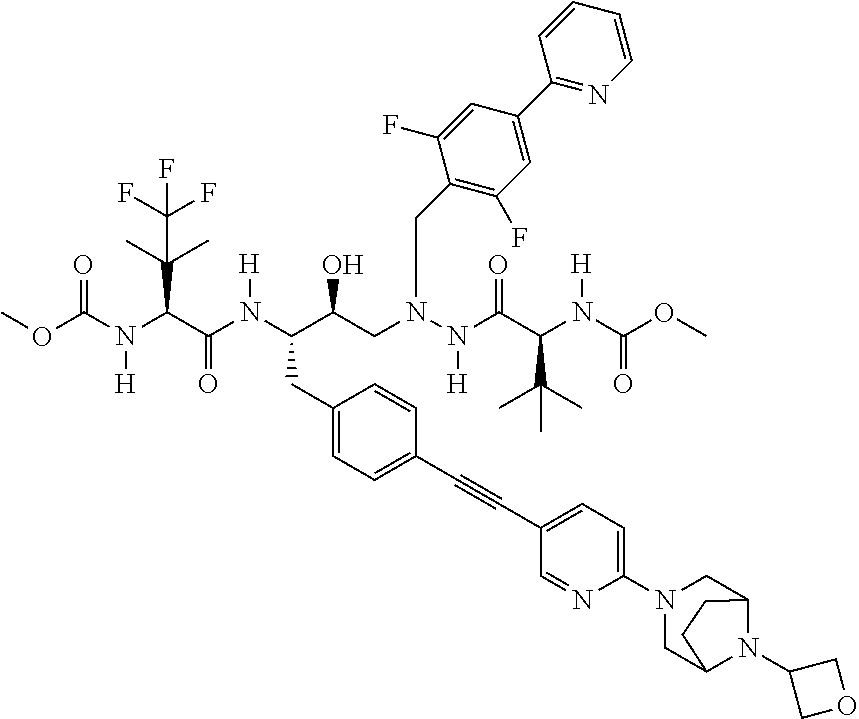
COC(N(C(C(N(C(C(CN(N(C(C(N(C(OC)=O)[H])C(C)(C)C)=O)[H])CC1=C(F)C=C(C2=NC=CC=C2)C=C1F)O)CC1=CC=C(C#CC2=CC=C(N3CC4N(C5COC5)C(C3)CC4)N=C2)C=C1)[H])=O)C(C)(C)C(F)(F)F)[H])=O
